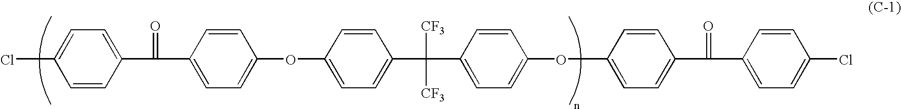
ClC1=CC=C(C(C2=CC=C(OC3=CC=C(C(C4=CC=C(OC5=CC=C(C(C6=CC=C(Cl)C=C6)=O)C=C5)C=C4)([CF3])[CF3])C=C3)C=C2)=O)C=C1
